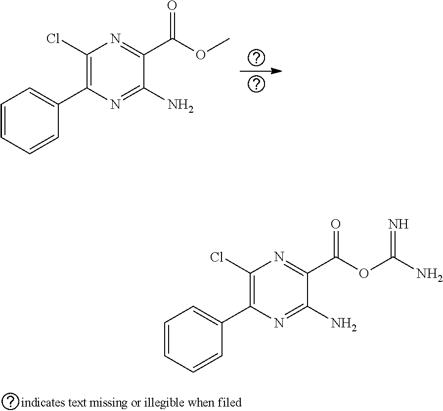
C1(Cl)=C(C2=CC=CC=C2)N=C(N)C(C(OC)=O)=N1.C1(Cl)=C(C2=CC=CC=C2)N=C(N)C(C(OC(N)=N)=O)=N1
